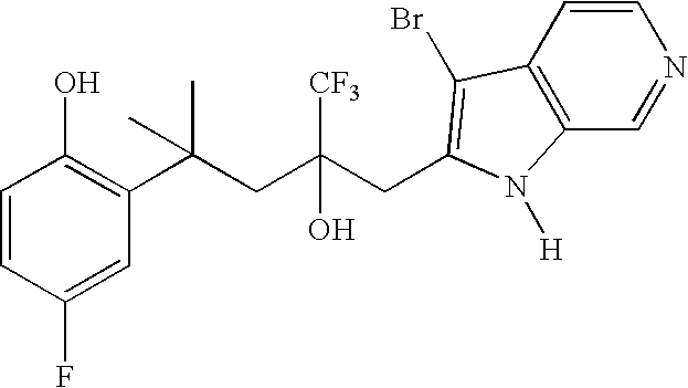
C1=CC(F)=CC(C(CC(CC2=C(Br)C3=C(C=NC=C3)N2[H])([CF3])O)(C)C)=C1O
